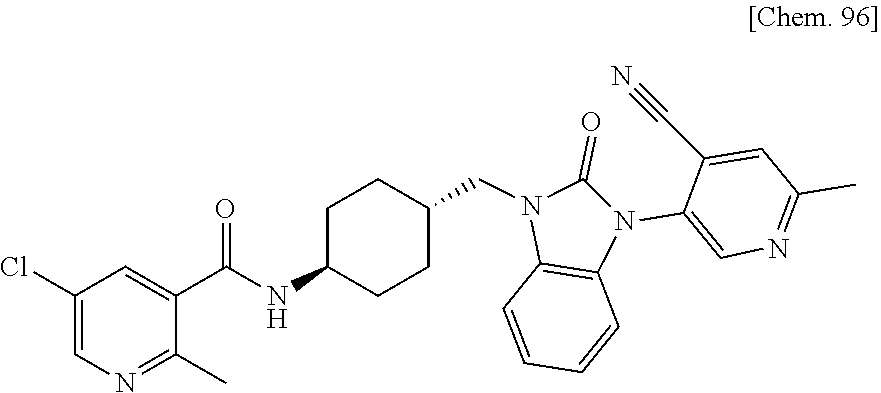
C1(C)=NC=C(Cl)C=C1C(=O)NC1CCC(CN2C(=O)N(C3=CN=C(C)C=C3C#N)C3=C2C=CC=C3)CC1
